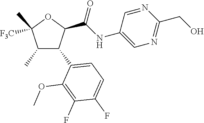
C1(C)C(C2=CC=C(F)C(F)=C2OC)C(C(NC2=CN=C(CO)N=C2)=O)OC1(C)[F3C]
